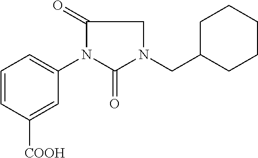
C1=CC([COOH])=CC(N2C(=O)N(CC3CCCCC3)CC2=O)=C1
